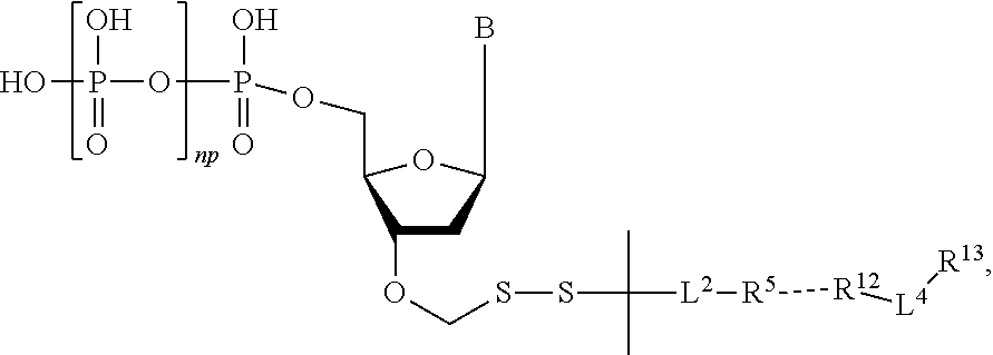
OP(OP(O)(=O)OCC1OC(B)CC1OCSSC(C)(C)[L2][R5][R12][L4][R13])(O)=O
